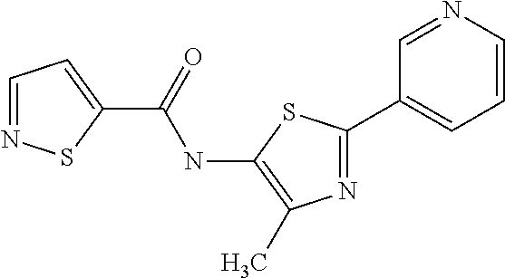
C1(C(=O)NC2=C(C)N=C(C3=CC=CN=C3)S2)=CC=NS1
